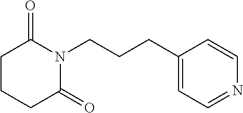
C(CN1C(=O)CCCC1=O)CC1=CC=NC=C1
